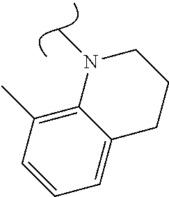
C1CCC2=CC=CC(C)=C2N1C
